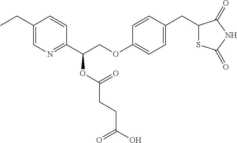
C1(CC)=CN=C(C(COC2=CC=C(CC3SC(=O)NC3=O)C=C2)OC(CCC(O)=O)=O)C=C1
